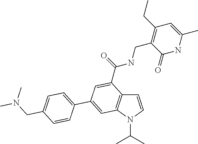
C1=CN(C(C)C)C2=C1C(C(NCC1=C(CC)C=C(C)NC1=O)=O)=CC(C1=CC=C(CN(C)C)C=C1)=C2
